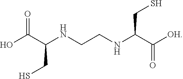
OC(C(NCCNC(C([OH])=O)CS)CS)=O
